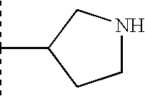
CC(C)C1CCNC1
